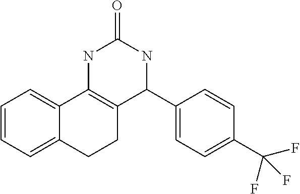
C1=CC=C2C(=C1)C1=C(CC2)C(C2=CC=C(C(F)(F)F)C=C2)NC(=O)N1
